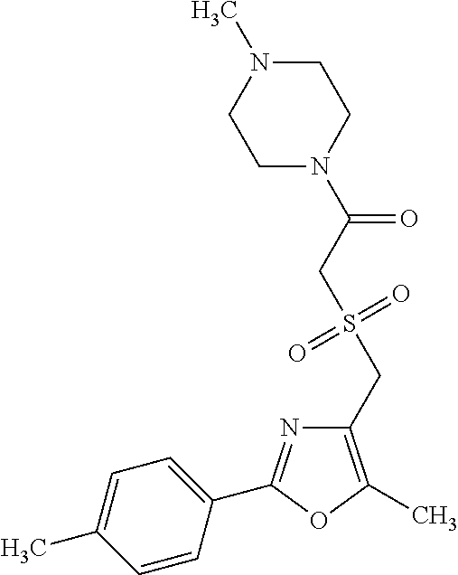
C1(CS(=O)(=O)CC(=O)N2CCN(C)CC2)=C(C)OC(C2=CC=C(C)C=C2)=N1
